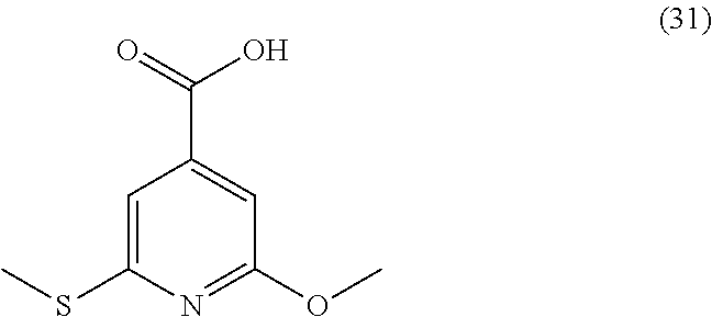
C1=C(SC)N=C(OC)C=C1C(=O)O
